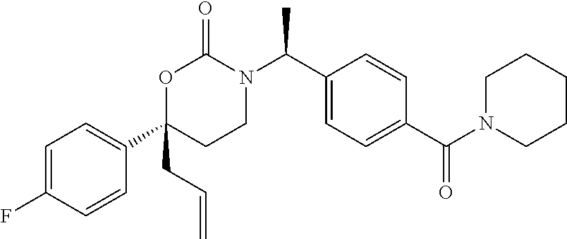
O1C(C2=CC=C(F)C=C2)(CC=C)CCN(C(C2=CC=C(C(N3CCCCC3)=O)C=C2)C)C1=O
